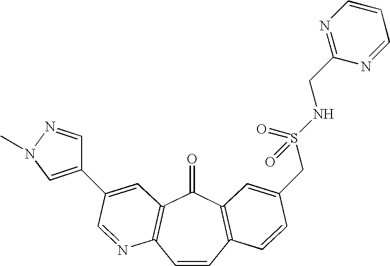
C1=CC2=C(C(=O)C3=C1N=CC(C1=CN(C)N=C1)=C3)C=C(CS(NCC1=NC=CC=N1)(=O)=O)C=C2
